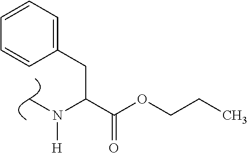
CN(C(C(=O)OCCC)CC1=CC=CC=C1)[H]
